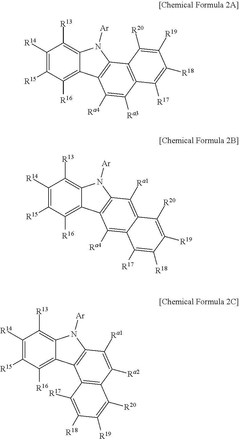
C1([R14])=C([R15])C([R16])=C2C(=C1[R13])N([Ar])C1=C2C([Ra4])=C([Ra3])C2=C1C([R20])=C([R19])C([R18])=C2[R17].C1([R14])=C([R15])C([R16])=C2C(=C1[R13])N([Ar])C1=C2C([Ra4])=C2C(=C1[Ra1])C([R20])=C([R19])C([R18])=C2[R17].C1([R14])=C([R15])C([R16])=C2C(=C1[R13])N([Ar])C1=C2C2=C(C([Ra2])=C1[Ra1])C([R20])=C([R19])C([R18])=C2[R17]
